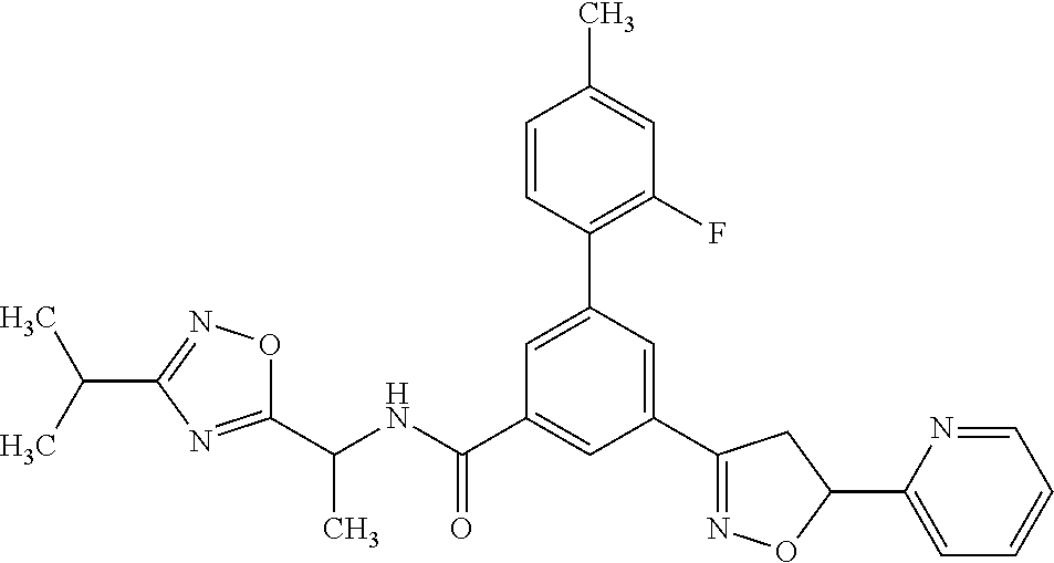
C1(C(NC(=O)C2=CC(C3=NOC(C4=CC=CC=N4)C3)=CC(C3=C(F)C=C(C)C=C3)=C2)C)=NC(C(C)C)=NO1
